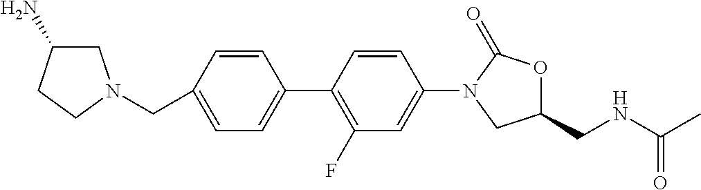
C(C1=CC=C(C2=C(F)C=C(N3CC(CNC(C)=O)OC3=O)C=C2)C=C1)N1CC(N)CC1
